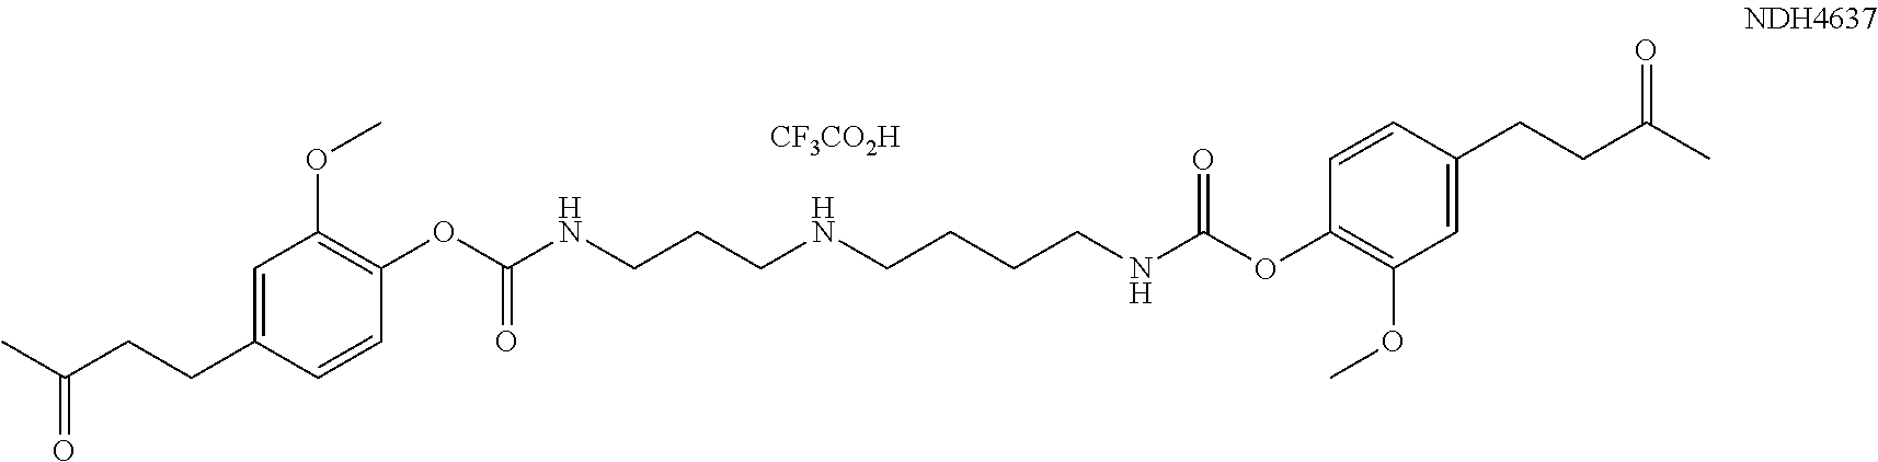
C(CCC1=CC(OC)=C(OC(NCCCNCCCCNC(OC2=C(OC)C=C(CCC(C)=O)C=C2)=O)=O)C=C1)(C)=O.[CF3CO2H]
